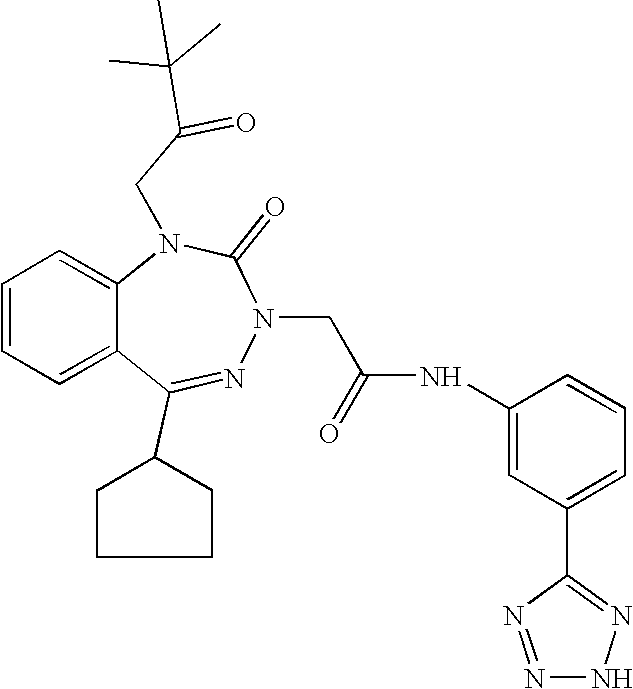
C1=CC=C2C(=C1)N(CC(=O)C(C)(C)C)C(=O)N(CC(NC1=CC(C3=NNN=N3)=CC=C1)=O)N=C2C1CCCC1
